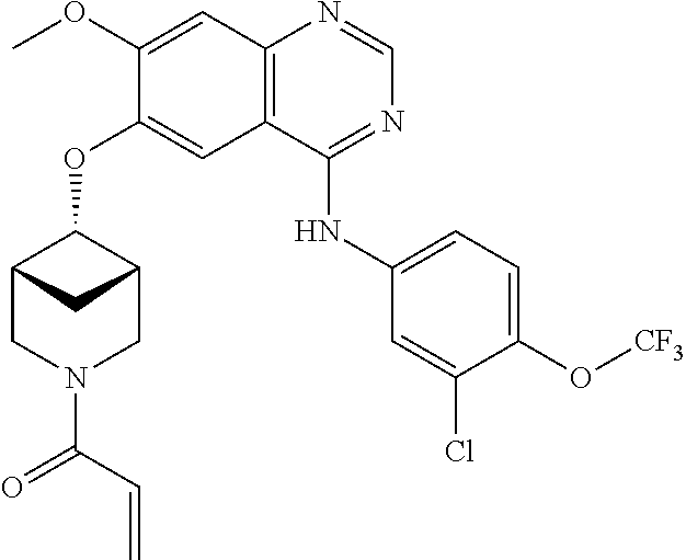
C(C=C)(=O)N1CC2C(OC3=CC4=C(N=CN=C4NC4=CC=C(O[CF3])C(Cl)=C4)C=C3OC)C(C1)C2
